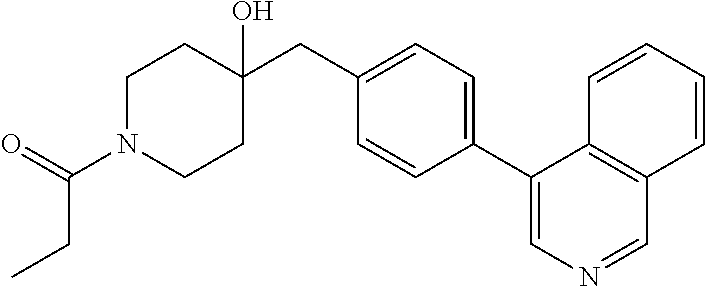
C1(CC2(O)CCN(C(CC)=O)CC2)=CC=C(C2=CN=CC3=C2C=CC=C3)C=C1
